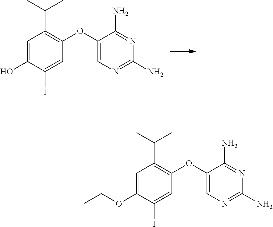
C(C)(C)C1=C(OC2=CN=C(N)N=C2N)C=C(I)C(O)=C1.C(C)(C)C1=C(OC2=CN=C(N)N=C2N)C=C(I)C(OCC)=C1
